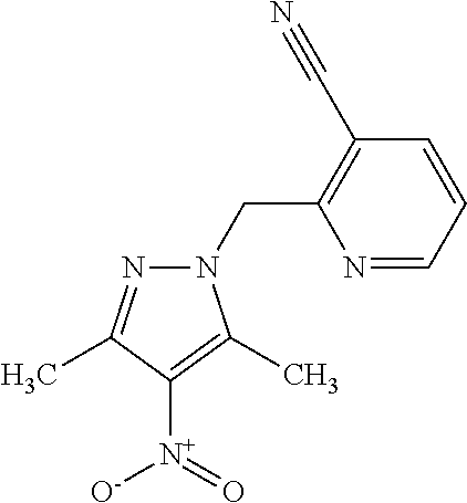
N1(CC2=C(C#N)C=CC=N2)N=C(C)C([N+](=O)[O-])=C1C
